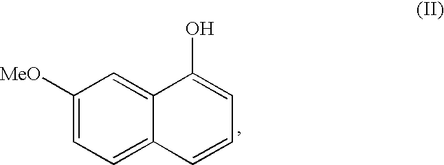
C1([MeO])=CC=C2C(=C1)C(O)=CC=C2
